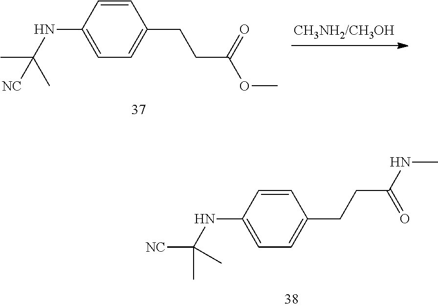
C1=CC(NC(C)(C)[NC])=CC=C1CCC(OC)=O.C1=CC(NC(C)(C)[NC])=CC=C1CCC(NC)=O
